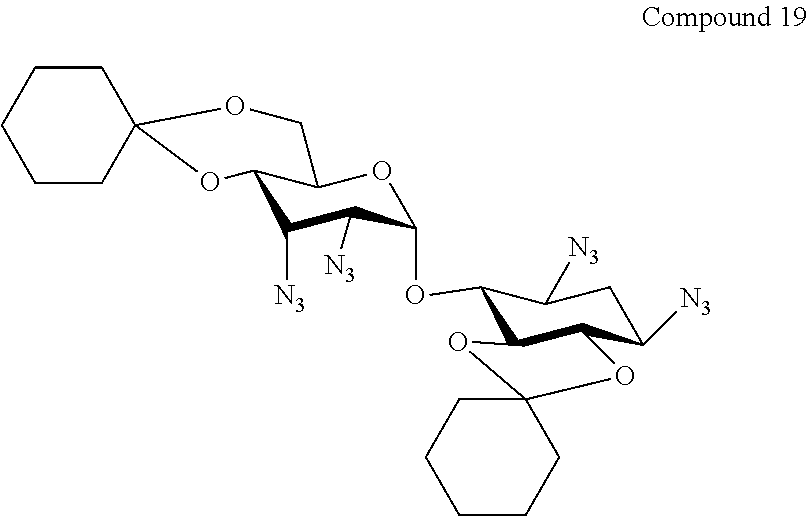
C12C([N3])C([N3])C(OC3C4C(C([N3])CC3[N3])OC3(O4)CCCCC3)OC1COC1(O2)CCCCC1
